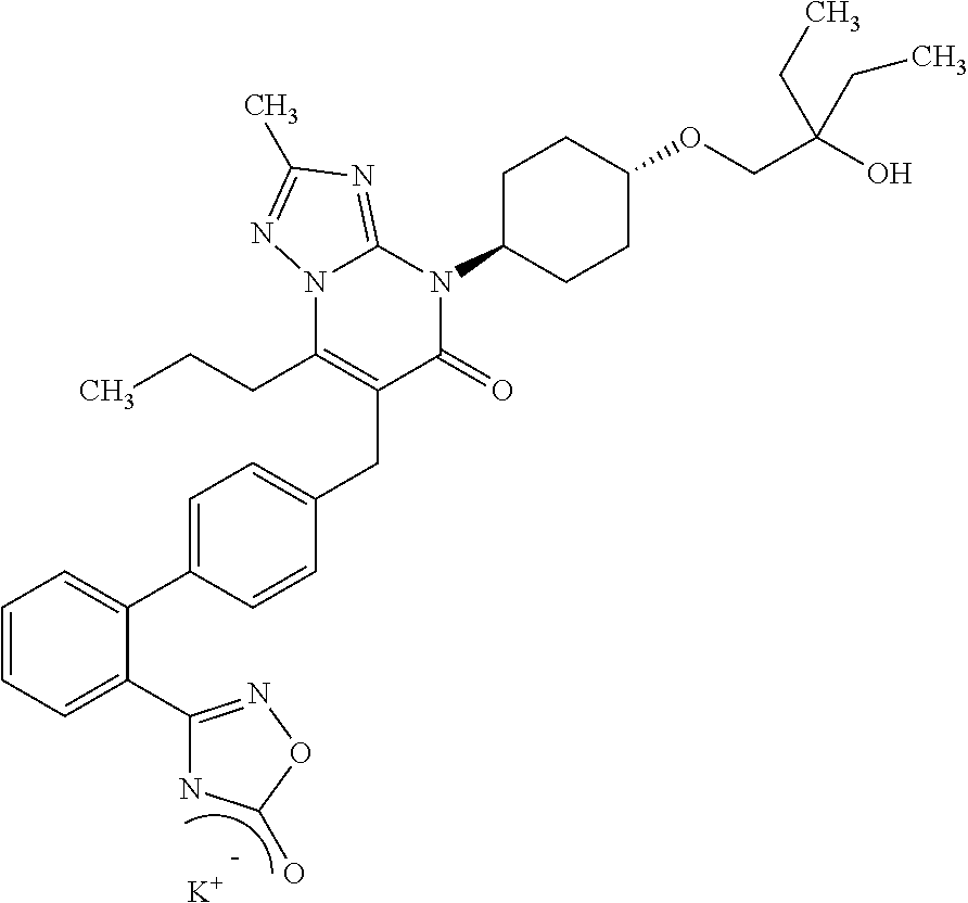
N12C(CCC)=C(CC3=CC=C(C4=CC=CC=C4C4=NOC(O)N4)C=C3)C(=O)N(C3CCC(OCC(O)(CC)CC)CC3)C1=NC(C)=N2.[K]
